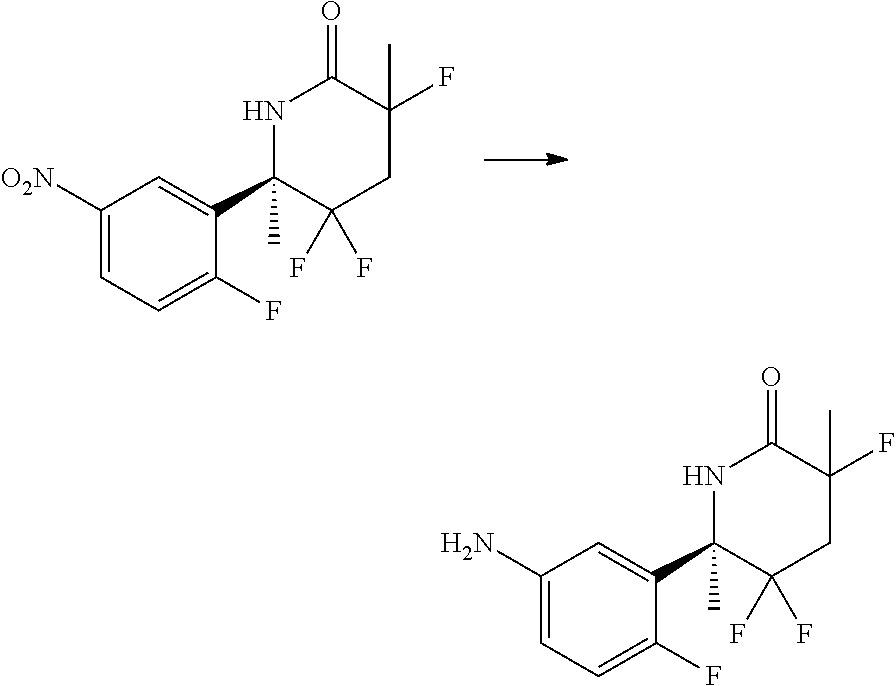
C1([O2N])=CC=C(F)C(C2(C)NC(=O)C(C)(F)CC2(F)F)=C1.C1(N)=CC=C(F)C(C2(C)NC(=O)C(C)(F)CC2(F)F)=C1
